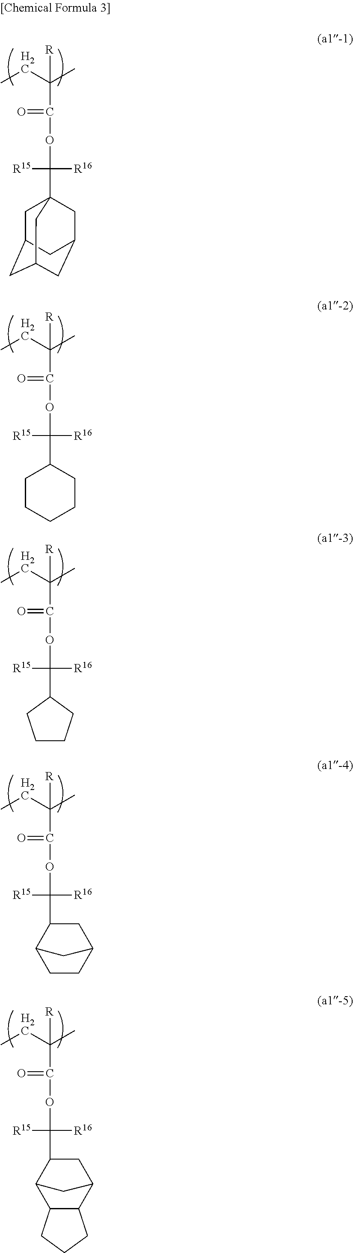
C(C(CC)(C)[R])(OC([R15])([R16])C12CC3CC(CC(C1)C3)C2)=O.C(C(CC)(C)[R])(OC([R15])([R16])C1CCCCC1)=O.C(C(CC)(C)[R])(OC([R15])([R16])C1CCCC1)=O.C(C(CC)(C)[R])(OC([R15])([R16])C1C2CCC(C1)C2)=O.C(C(CC)(C)[R])(OC([R15])([R16])C1C2C3C(C(C1)C2)CCC3)=O
